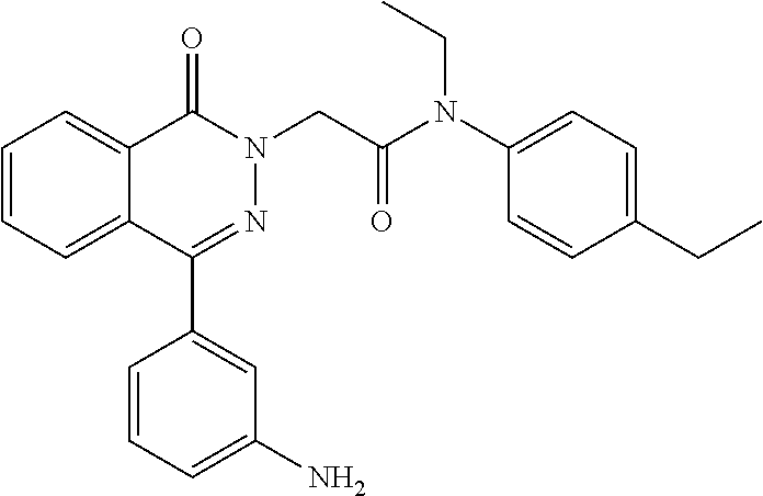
C1=CC=C2C(=C1)C(=O)N(CC(=O)N(C1=CC=C(CC)C=C1)CC)N=C2C1=CC(N)=CC=C1
